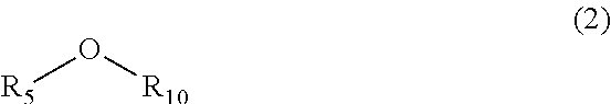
O([R5])[R10]
